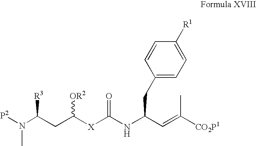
N(C(CC([X]C(NC(C=C([CO2P1])C)CC1=CC=C([R1])C=C1)=O)[OR2])[R3])(C)[P2]
